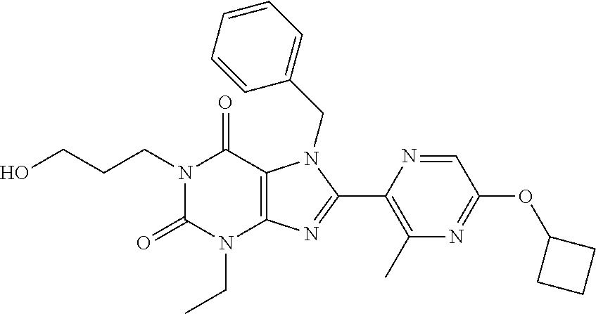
N1(CCCO)C(=O)N(CC)C2=C(C1=O)N(CC1=CC=CC=C1)C(C1=C(C)N=C(OC3CCC3)C=N1)=N2
